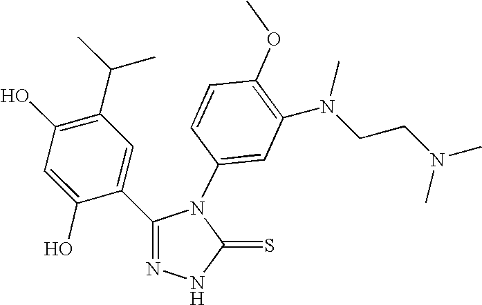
C1(O)=C(C(C)C)C=C(C2=NNC(=S)N2C2=CC(N(CCN(C)C)C)=C(OC)C=C2)C(O)=C1
